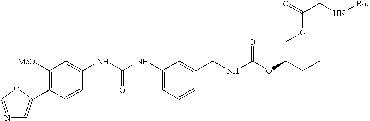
C1=C(C2=C([MeO])C=C(NC(NC3=CC=CC(CNC(OC(CC)COC(CN[Boc])=O)=O)=C3)=O)C=C2)OC=N1
